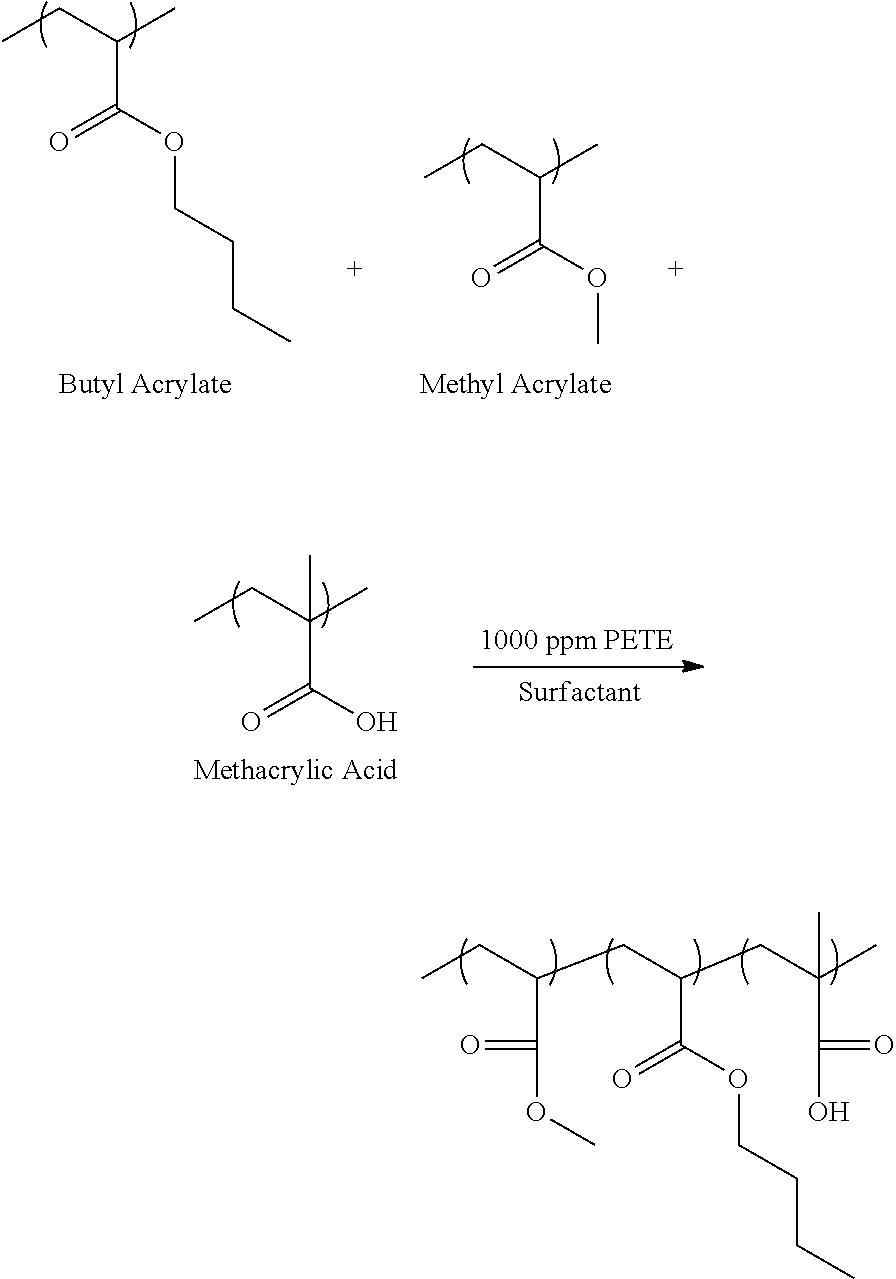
C(C(OCCCC)=O)(CC(C(OC)=O)CC)CC(C(O)=O)(C)C.C(C(OCCCC)=O)(CC)C.C(C(OC)=O)(CC)C.C(C(O)=O)(CC)(C)C
